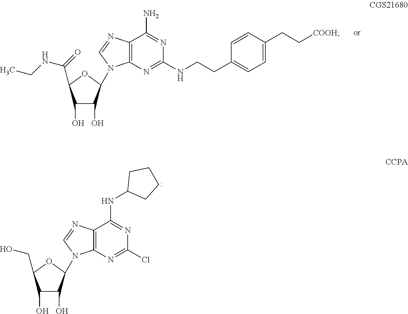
C1(O)C(O)C(N2C3=C(C(N)=NC(NCCC4=CC=C(CC[COOH])C=C4)=N3)N=C2)OC1C(NCC)=O.C1(O)C(O)C(N2C3=C(C(NC4CCCC4)=NC(Cl)=N3)N=C2)OC1CO
